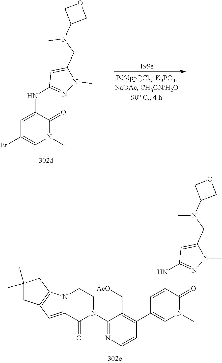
N1(C)N=C(NC2=CC(Br)=CN(C)C2=O)C=C1CN(C)C1COC1.C1(N2CCN3C(=CC4=C3CC(C)(C)C4)C2=O)=NC=CC(C2=CN(C)C(=O)C(NC3=NN(C)C(CN(C4COC4)C)=C3)=C2)=C1C[AcO]
